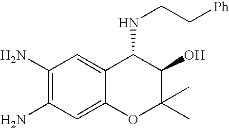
C1(N)=C(N)C=C2C(=C1)C(NCC[Ph])C(O)C(C)(C)O2
